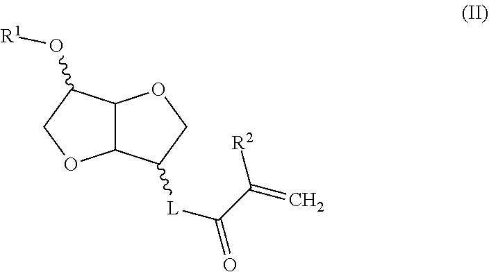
C12C(C([L]C(=O)C(=C)[R2])CO1)OCC2O[R1]
